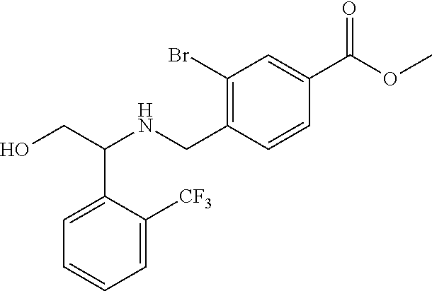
C1=C([CF3])C(C(CO)NCC2=C(Br)C=C(C(OC)=O)C=C2)=CC=C1
